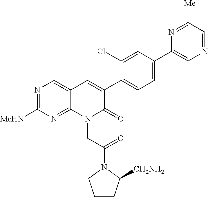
N1=C([MeHN])N=C2C(=C1)C=C(C1=CC=C(C3=CN=CC([Me])=N3)C=C1Cl)C(=O)N2CC(=O)N1C([CH2NH2])CCC1
